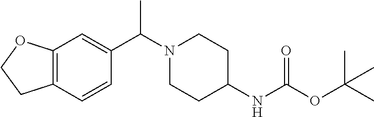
C1CN(C(C2=CC3=C(CCO3)C=C2)C)CCC1NC(OC(C)(C)C)=O
